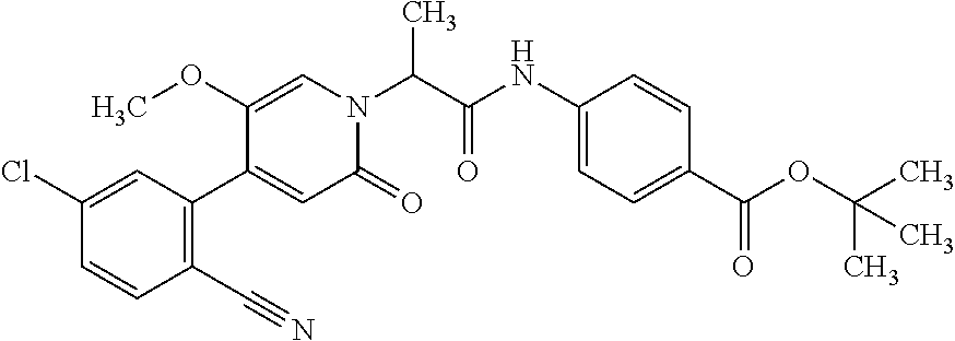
C1(=O)N(C(C(NC2=CC=C(C(OC(C)(C)C)=O)C=C2)=O)C)C=C(OC)C(C2=C(C#N)C=CC(Cl)=C2)=C1
